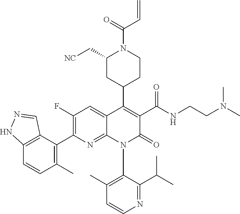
C1(F)=C(C2=C(C)C=CC3=C2C=NN3)N=C2C(=C1)C(C1CCN(C(=O)C=C)C(C[NC])C1)=C(C(NCCN(C)C)=O)C(=O)N2C1=C(C)C=CN=C1C(C)C
